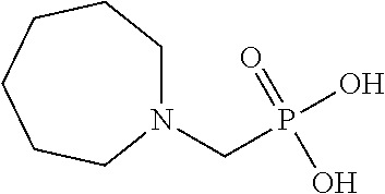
C(P(O)(=O)O)N1CCCCCC1
